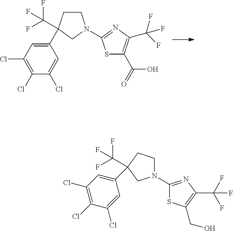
C1(C2(C(F)(F)F)CCN(C3=NC(C(F)(F)F)=C(C(O)=O)S3)C2)=CC(Cl)=C(Cl)C(Cl)=C1.C1(C2(C(F)(F)F)CCN(C3=NC(C(F)(F)F)=C(CO)S3)C2)=CC(Cl)=C(Cl)C(Cl)=C1
